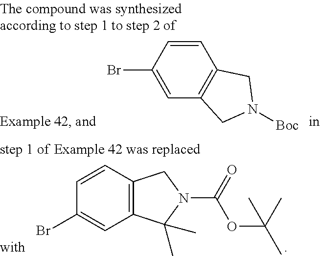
C1=CC2=C(C=C1Br)C(C)(C)N(C(=O)OC(C)(C)C)C2.C1=C(Br)C=CC2=C1CN([Boc])C2
